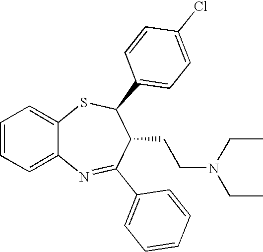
C12=CC=CC=C1N=C(C1=CC=CC=C1)C(CCN(CC)CC)C(C1=CC=C(Cl)C=C1)S2
